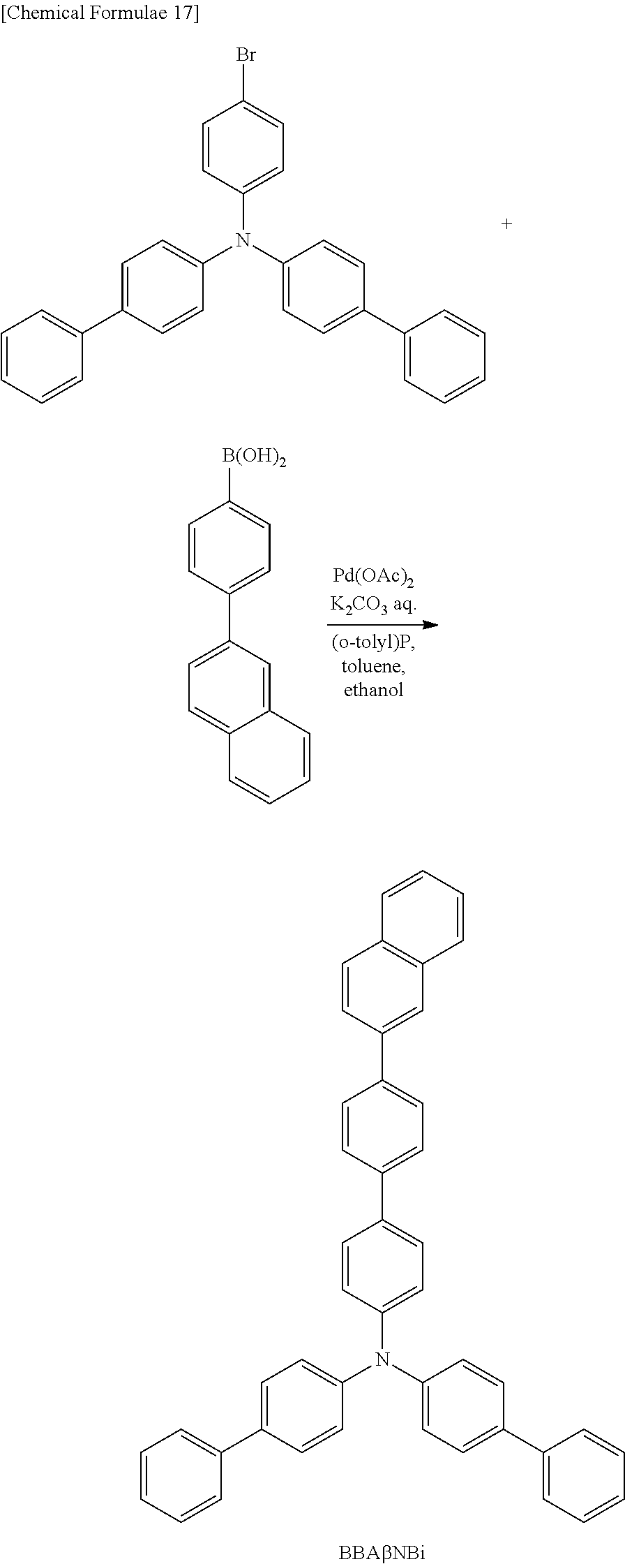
C1(N(C2=CC=C(C3=CC=CC=C3)C=C2)C2=CC=C(Br)C=C2)=CC=C(C2=CC=CC=C2)C=C1.C1=CC(C2=CC=C3C(=C2)C=CC=C3)=CC=C1[B(OH)2].C1(N(C2=CC=C(C3=CC=CC=C3)C=C2)C2=CC=C(C3=CC=C(C4=CC5=C(C=C4)C=CC=C5)C=C3)C=C2)=CC=C(C2=CC=CC=C2)C=C1
